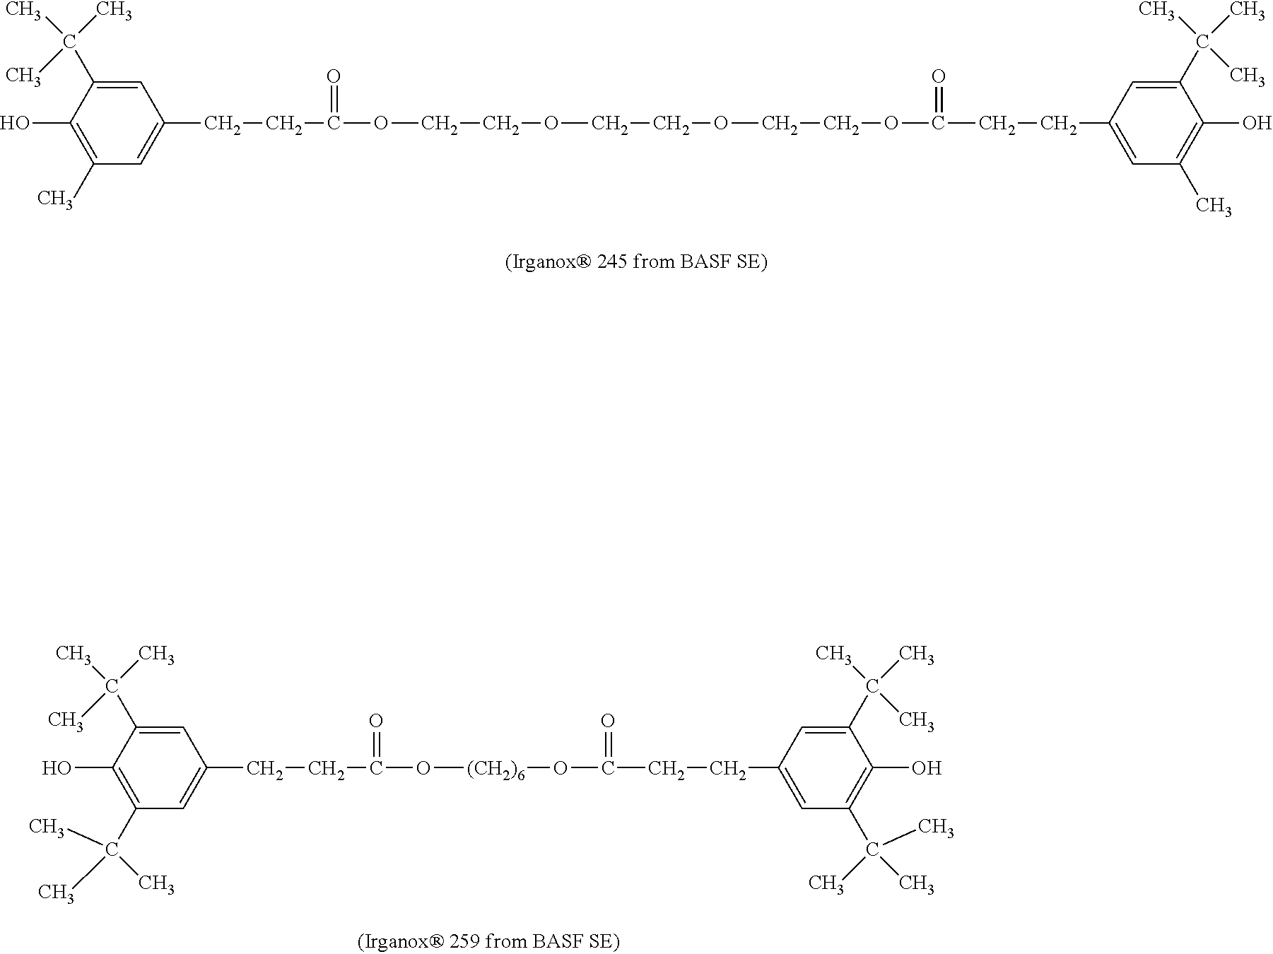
C1=C(C(C)(C)C)C(O)=C(C)C=C1CCC(=O)OCCOCCOCCOC(CCC1=CC(C)=C(O)C(C(C)(C)C)=C1)=O.C1=C(C(C)(C)C)C(O)=C(C(C)(C)C)C=C1CCC(=O)O[(CH2)6]OC(CCC1=CC(C(C)(C)C)=C(O)C(C(C)(C)C)=C1)=O
